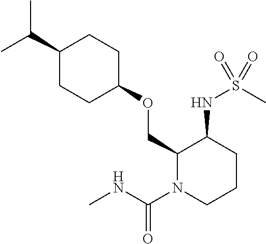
C(C)(C)C1CCC(OCC2N(C(NC)=O)CCCC2NS(C)(=O)=O)CC1
